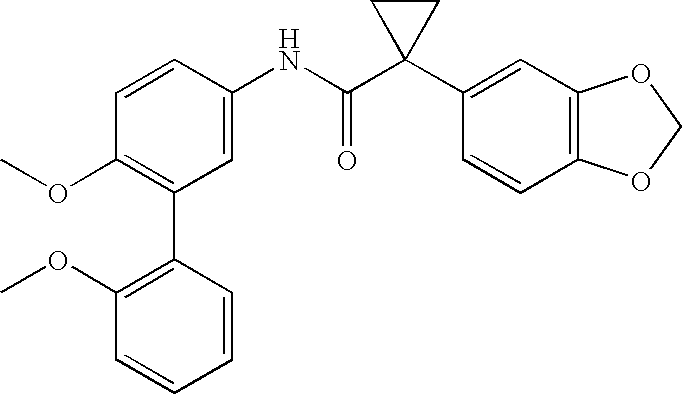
C1=C(NC(C2(C3=CC4=C(C=C3)OCO4)CC2)=O)C=CC(OC)=C1C1=C(OC)C=CC=C1
